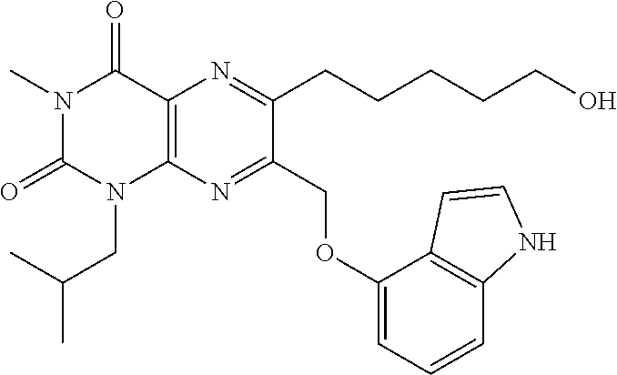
C12=C(N=C(COC3=CC=CC4=C3C=CN4)C(CCCCCO)=N1)N(CC(C)C)C(=O)N(C)C2=O
